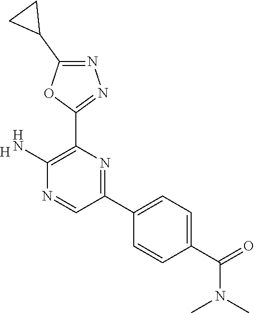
[H].C1(N)=C(C2=NN=C(C3CC3)O2)N=C(C2=CC=C(C(=O)N(C)C)C=C2)C=N1
